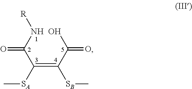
C(=C(C(O)=O)[SB]C)(C(N[R])=O)[SA]C
